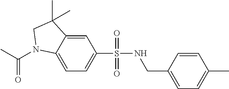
C1=C2C(=CC=C1S(NCC1=CC=C(C)C=C1)(=O)=O)N(C(C)=O)CC2(C)C
